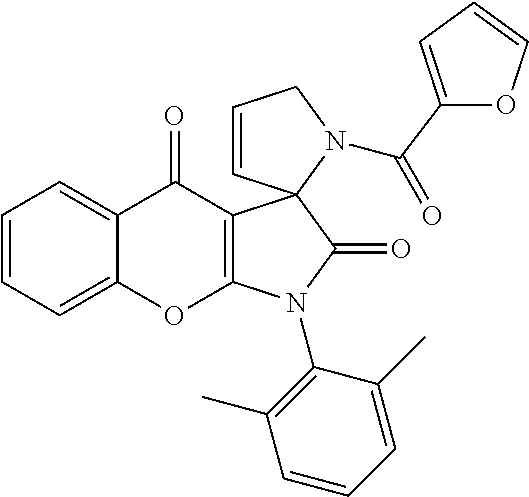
C1=CC=C2C(=C1)C(=O)C1=C(O2)N(C2=C(C)C=CC=C2C)C(=O)C12C=CCN2C(=O)C1=CC=CO1
